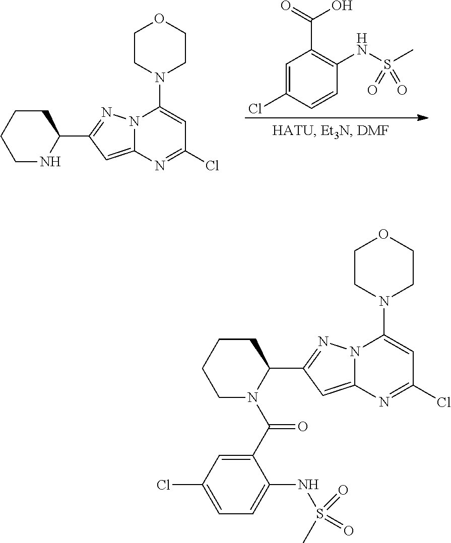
C12=CC(C3CCCCN3)=NN1C(N1CCOCC1)=CC(Cl)=N2.C1=C(Cl)C=CC(NS(C)(=O)=O)=C1C(O)=O.C12=CC(C3CCCCN3C(C3=CC(Cl)=CC=C3NS(C)(=O)=O)=O)=NN1C(N1CCOCC1)=CC(Cl)=N2
